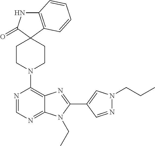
C12=C(C3(C(=O)N1)CCN(C1=C4C(=NC=N1)N(CC)C(C1=CN(CCC)N=C1)=N4)CC3)C=CC=C2
